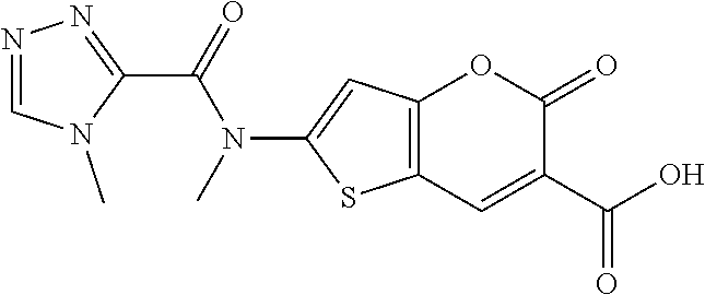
C12=C(C=C(C(=O)O)C(=O)O1)SC(N(C(C1=NN=CN1C)=O)C)=C2
